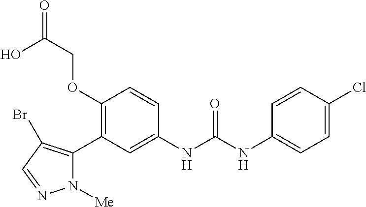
C1(OCC(=O)O)=C(C2=C(Br)C=NN2[Me])C=C(NC(NC2=CC=C(Cl)C=C2)=O)C=C1
